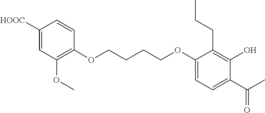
C1([HOOC])=CC(OC)=C(OCCCCOC2=CC=C(C(C)=O)C(O)=C2CCC)C=C1
